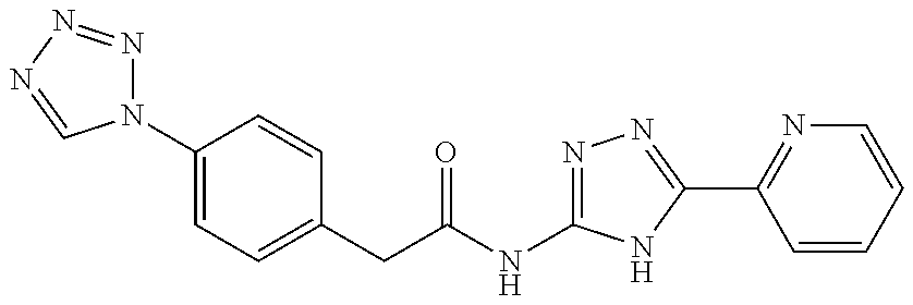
N1(C2=CC=C(CC(=O)NC3=NN=C(C4=NC=CC=C4)N3)C=C2)N=NN=C1
